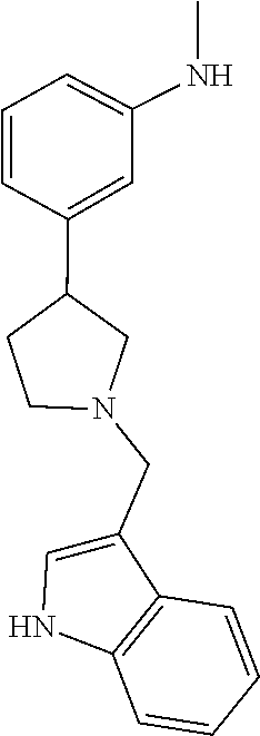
C1(CN2CC(C3=CC(NC)=CC=C3)CC2)=CNC2=C1C=CC=C2
